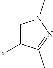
C1(C)=CN(C)N=C1C
